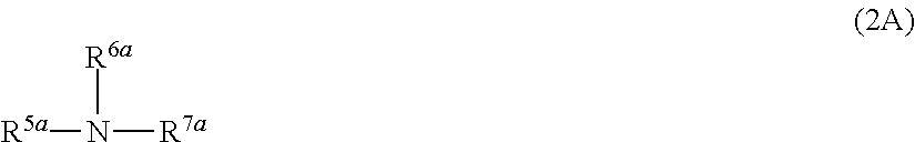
[R5a]N([R7a])[R6a]
